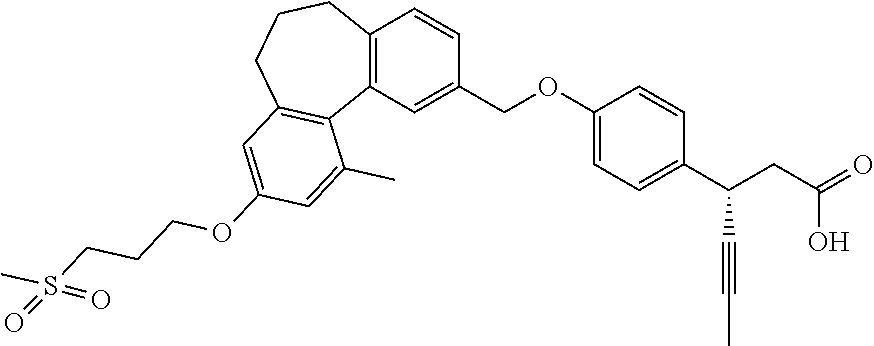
C12=C(C=CC(COC3=CC=C(C(CC(=O)O)C#CC)C=C3)=C1)CCCC1=C2C(C)=CC(OCCCS(C)(=O)=O)=C1
